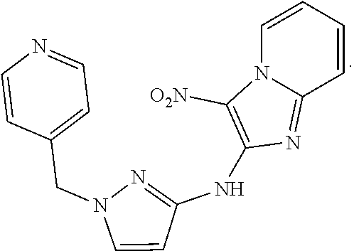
N1(CC2=CC=NC=C2)C=CC(NC2=C([O2N])N3C(=N2)C=CC=C3)=N1
